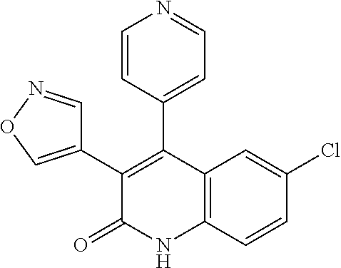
C1(Cl)=CC2=C(C=C1)NC(=O)C(C1=CON=C1)=C2C1=CC=NC=C1
